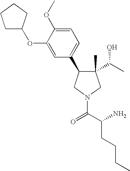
C1(C)(C(C)O)C(C2=CC=C(OC)C(OC3CCCC3)=C2)CN(C(C(N)CCCC)=O)C1
